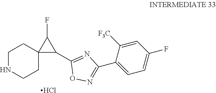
C1NCCC2(C1)C(C1=NC(C3=CC=C(F)C=C3[F3C])=NO1)C2F.Cl
